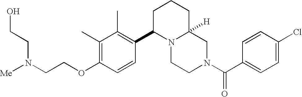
N(CCOC1=C(C)C(C)=C(C2N3C([H])(CCC2)CN(C(C2=CC=C(Cl)C=C2)=O)CC3)C=C1)(CCO)[Me]
